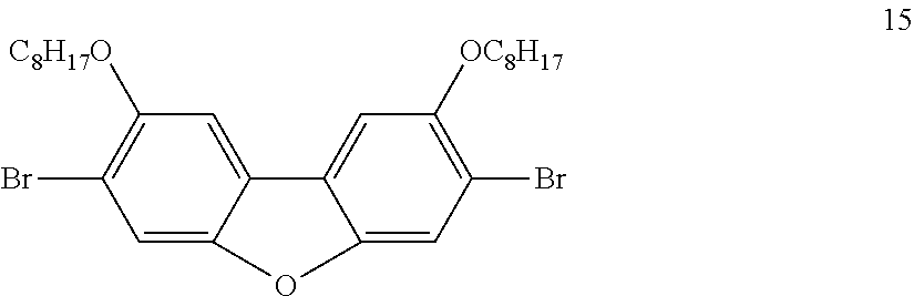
C1=C2C(=CC([C8H17O])=C1Br)C1=CC([OC8H17])=C(Br)C=C1O2
